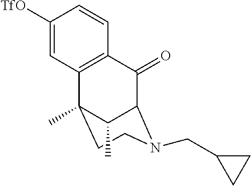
C1([TfO])=CC2=C(C=C1)C(=O)C1N(CC3CC3)CCC2(C)C1C
